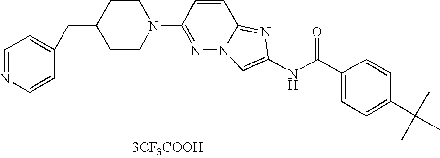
N1=C(N2CCC(CC3=CC=NC=C3)CC2)C=CC2=NC(NC(=O)C3=CC=C(C(C)(C)C)C=C3)=CN12.[3CF3COOH]
